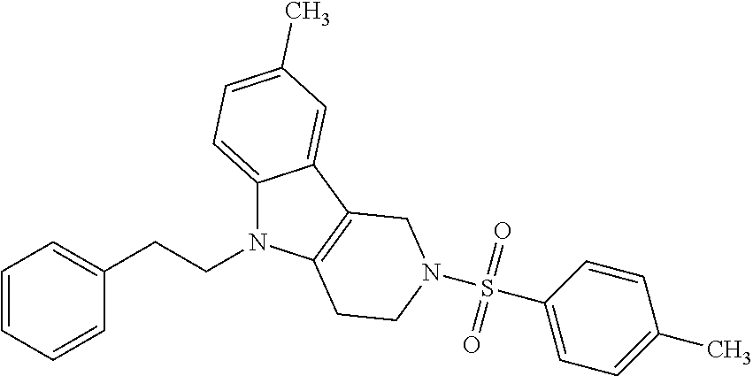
C12=CC=C(C)C=C1C1=C(N2CCC2=CC=CC=C2)CCN(S(C2=CC=C(C)C=C2)(=O)=O)C1
